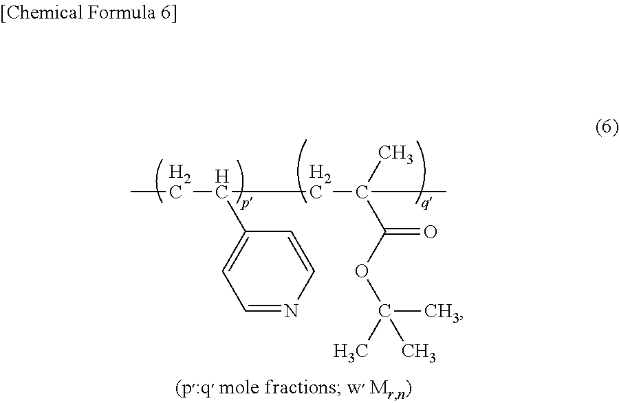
C1=NC=CC(C(CC)CC(C(=O)OC(C)(C)C)(C)C)=C1
